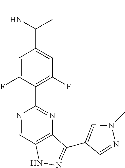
C12=C(C=NC(C3=C(F)C=C(C(NC)C)C=C3F)=N1)NN=C2C1=CN(C)N=C1
